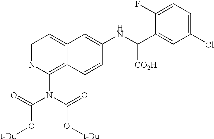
C1=NC(N(C(=O)O[t-Bu])C(=O)O[t-Bu])=C2C(=C1)C=C(NC(C1=CC(Cl)=CC=C1F)[CO2H])C=C2
